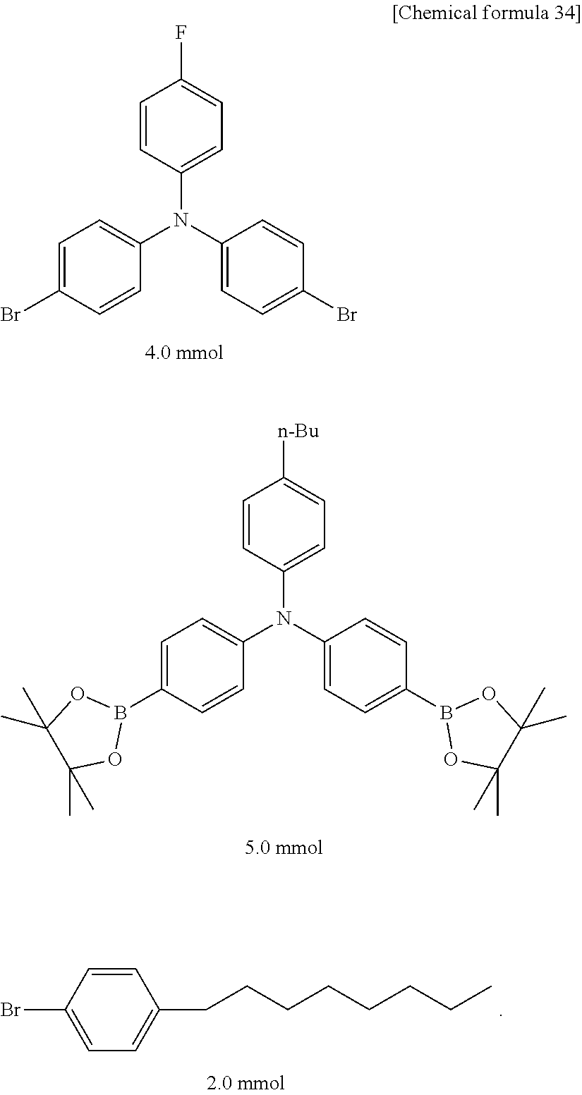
C1=CC(N(C2=CC=C(Br)C=C2)C2=CC=C(Br)C=C2)=CC=C1F.C1=CC(N(C2=CC=C(B3OC(C)(C)C(C)(C)O3)C=C2)C2=CC=C(B3OC(C)(C)C(C)(C)O3)C=C2)=CC=C1[n-Bu].C1=CC(Br)=CC=C1CCCCCCCC
